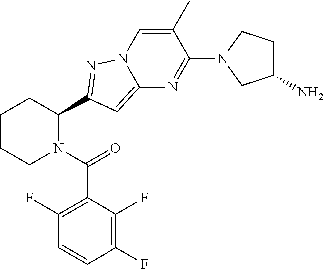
C1CCN(C(=O)C2=C(F)C=CC(F)=C2F)C(C2=NN3C(=C2)N=C(N2CC(N)CC2)C(C)=C3)C1
